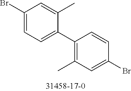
C1(Br)=CC=C(C2=C(C)C=C(Br)C=C2)C(C)=C1
